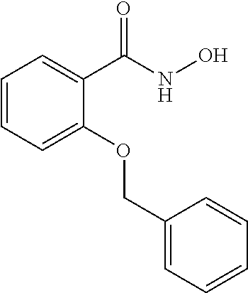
C1=CC=C(OCC2=CC=CC=C2)C(C(NO)=O)=C1
